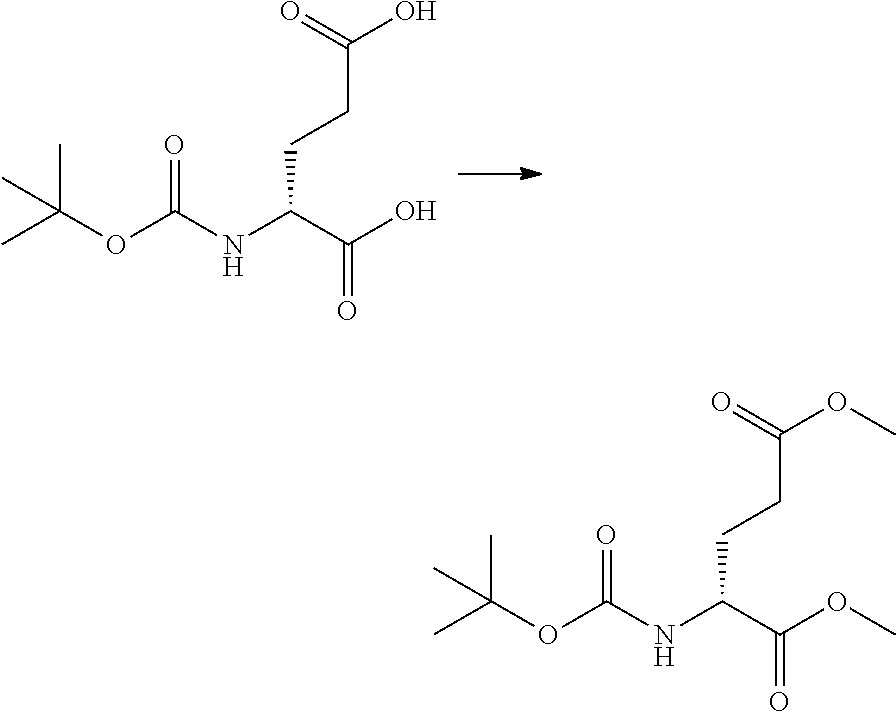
O=C(NC(C(O)=O)CCC(O)=O)OC(C)(C)C.O=C(NC(C(OC)=O)CCC(OC)=O)OC(C)(C)C
